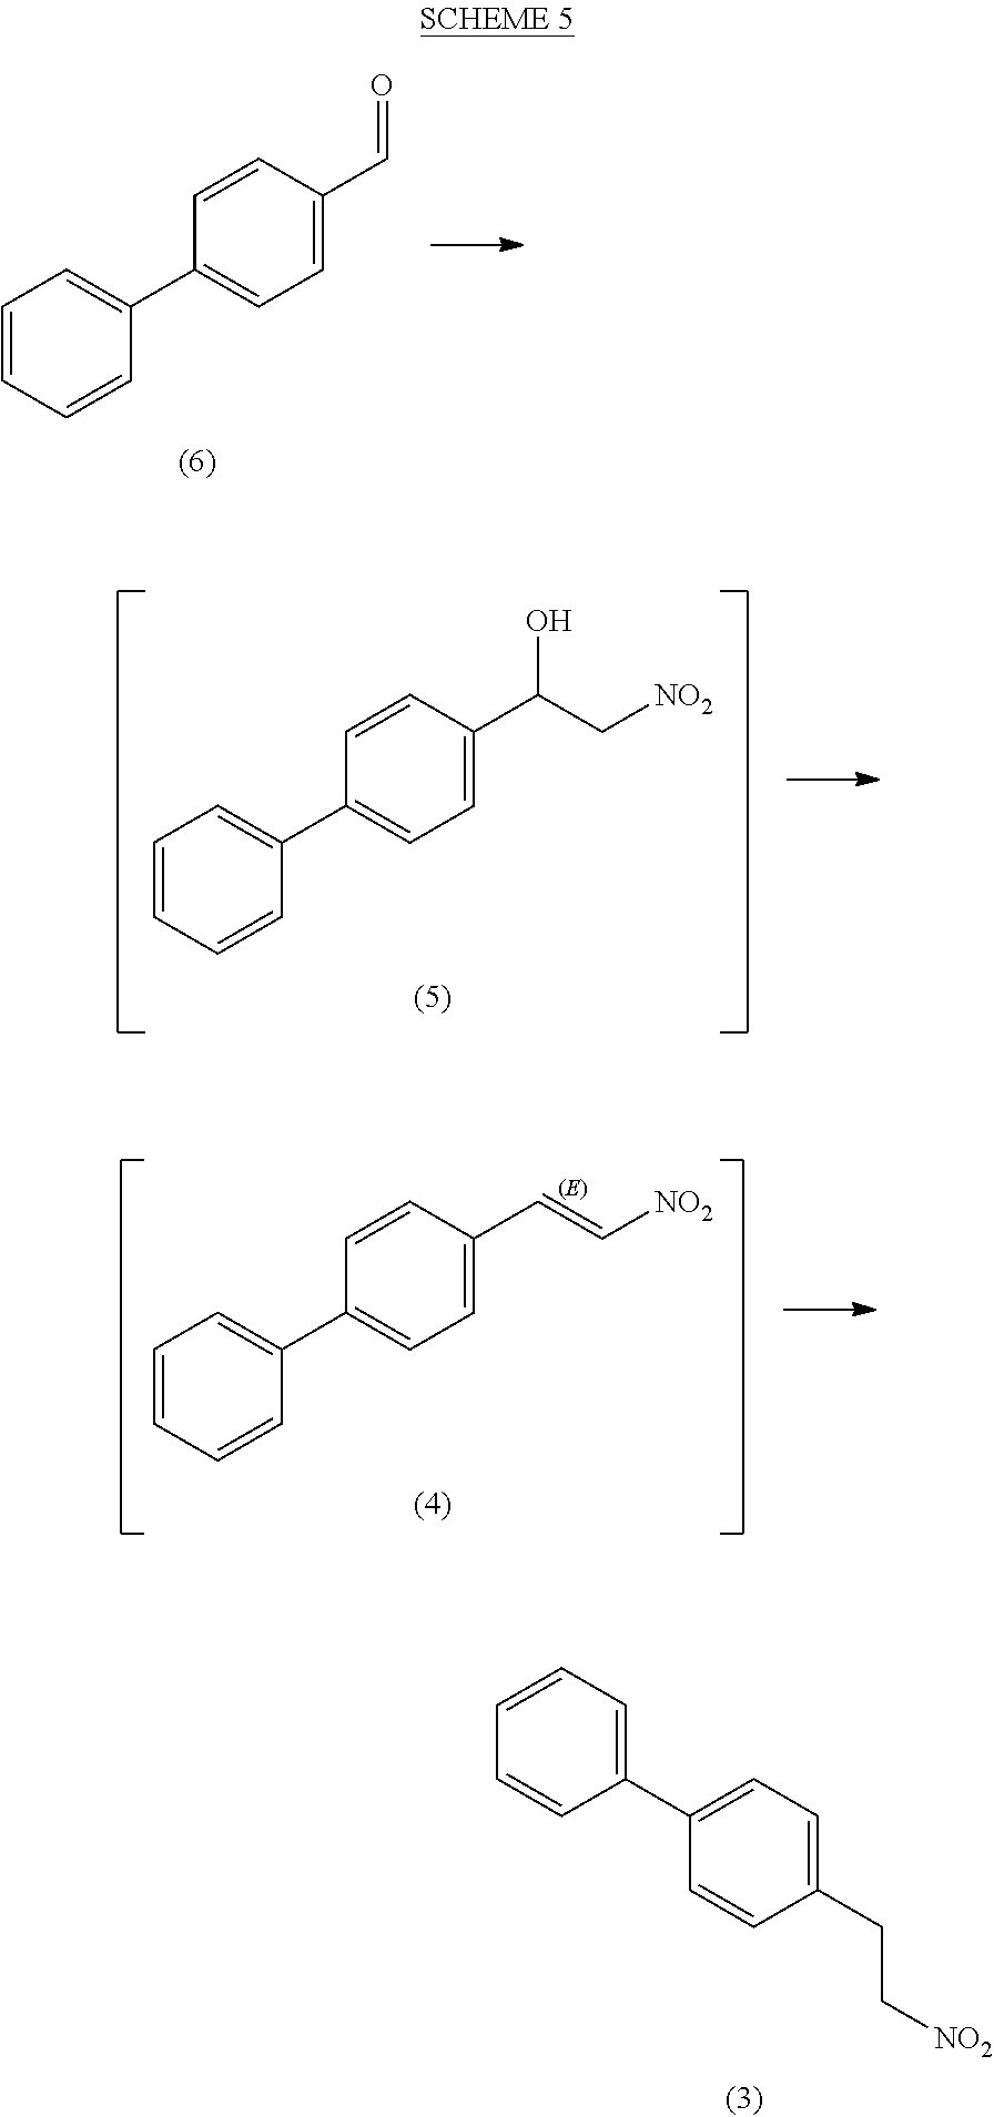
C1=CC=CC(C2=CC=C(C=O)C=C2)=C1.C1=CC=CC(C2=CC=C(C(O)C[NO2])C=C2)=C1.C1=CC=CC(C2=CC=C(C=C[NO2])C=C2)=C1.C1(C2=CC=C(CC[NO2])C=C2)=CC=CC=C1
